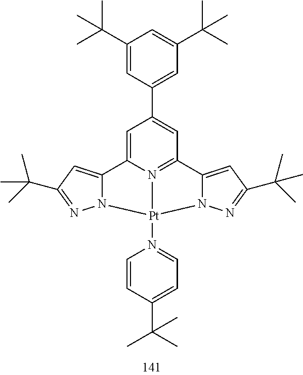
C1=C2N3=C(C=C1C1=CC(C(C)(C)C)=CC(C(C)(C)C)=C1)C1=CC(C(C)(C)C)=NN1[Pt]3(N1=CC=C(C(C)(C)C)C=C1)N1C2=CC(C(C)(C)C)=N1
